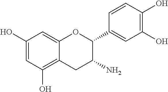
C1=C(O)C=C2C(=C1O)CC(N)C(C1=CC(O)=C(O)C=C1)O2
